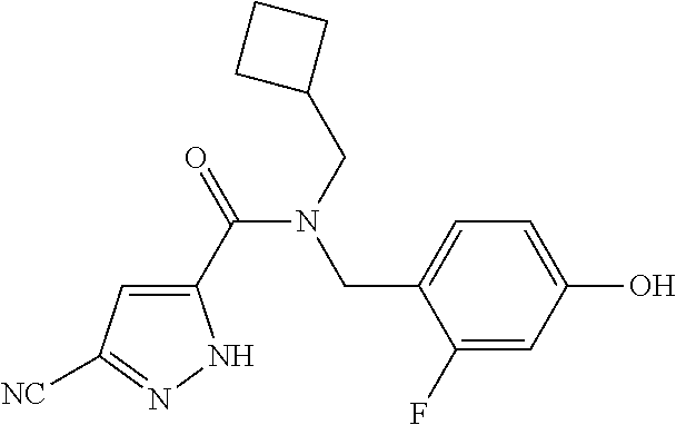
C1(F)=CC(O)=CC=C1CN(C(C1=CC([NC])=NN1)=O)CC1CCC1
